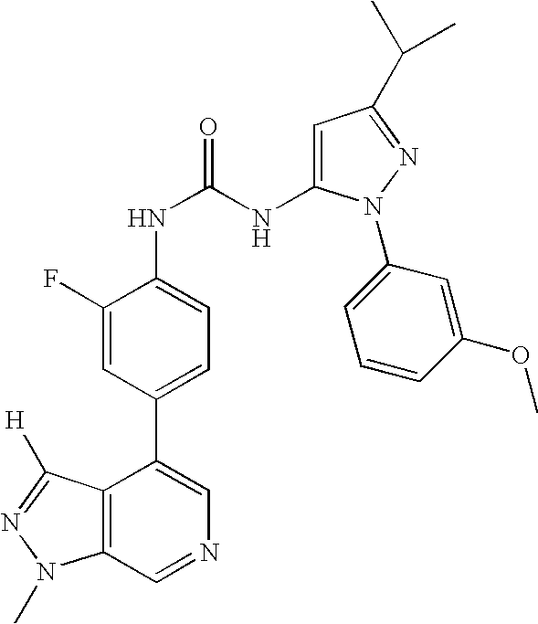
C12=C(C=NC=C1C1=CC=C(NC(NC3=CC(C(C)C)=NN3C3=CC=CC(OC)=C3)=O)C(F)=C1)N(C)N=C2[H]
